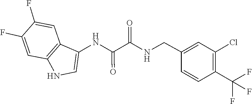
C1=CC(C(F)(F)F)=C(Cl)C=C1CNC(C(NC1=CNC2=C1C=C(F)C(F)=C2)=O)=O
